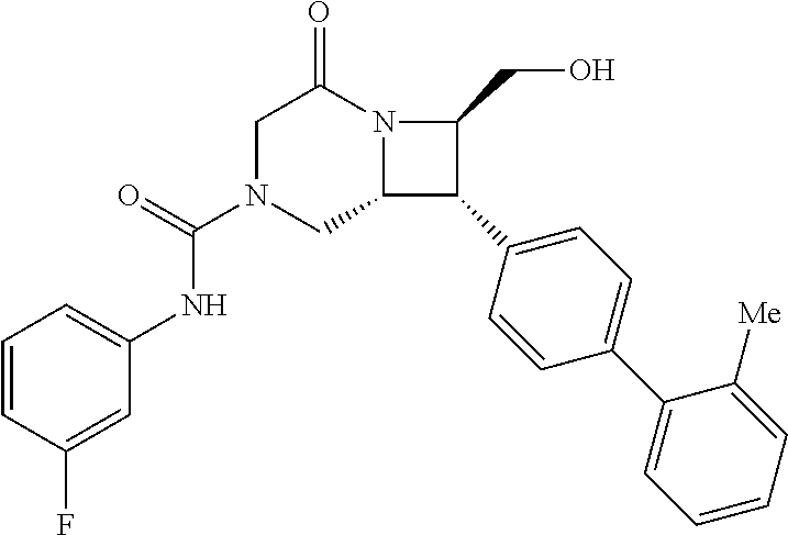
C1N(C(NC2=CC=CC(F)=C2)=O)CC2N(C1=O)C(CO)C2C1=CC=C(C2=CC=CC=C2[Me])C=C1
